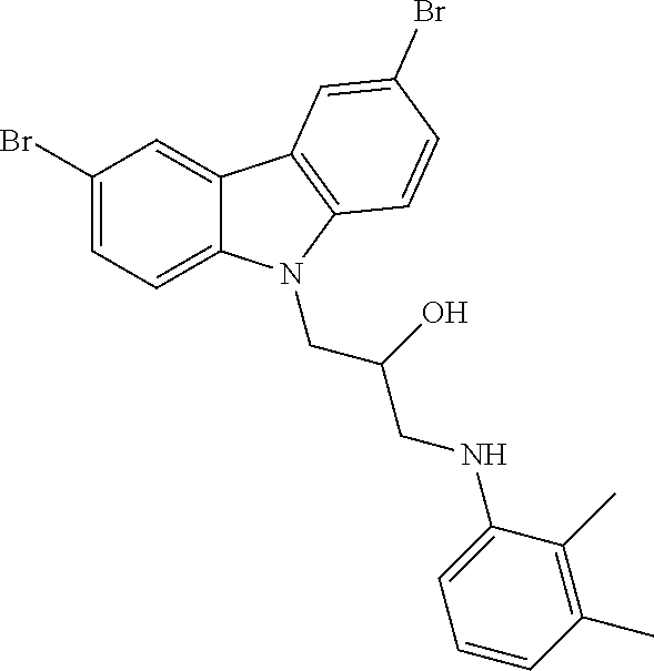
C1(Br)=CC=C2C(=C1)C1=C(C=CC(Br)=C1)N2CC(O)CNC1=CC=CC(C)=C1C
